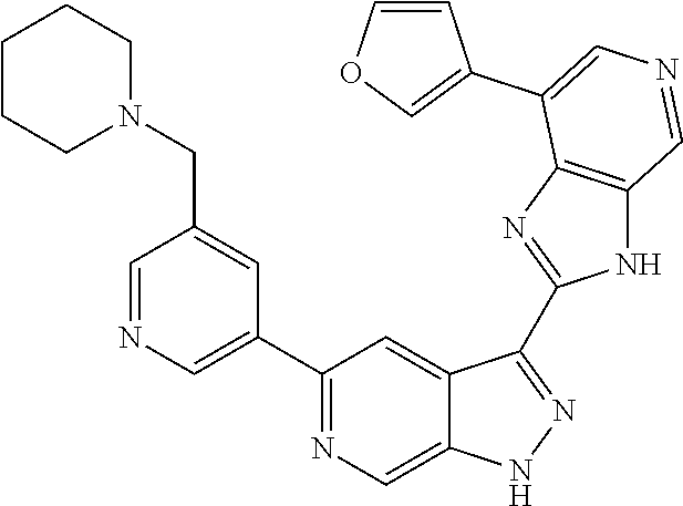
C1(C2=CN=CC(CN3CCCCC3)=C2)=NC=C2C(=C1)C(C1=NC3=C(N1)C=NC=C3C1=COC=C1)=NN2
